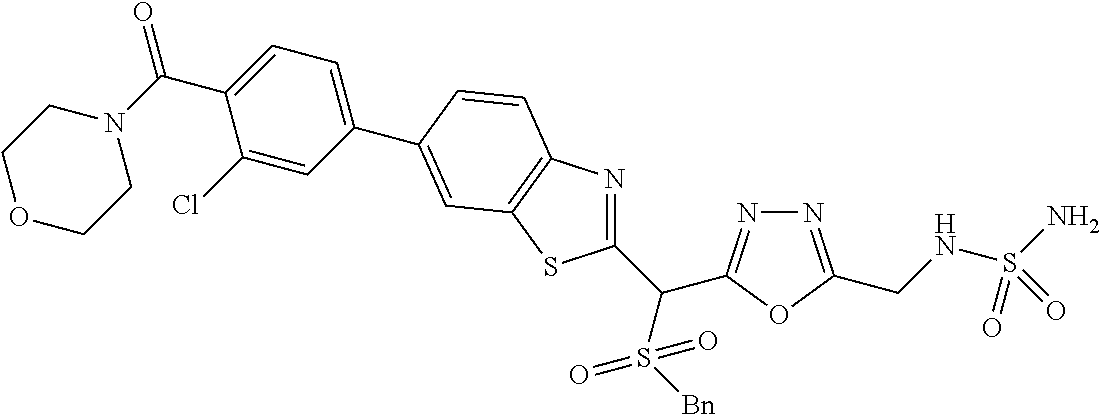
C1(C(S([Bn])(=O)=O)C2=NN=C(CNS(N)(=O)=O)O2)=NC2=C(S1)C=C(C1=CC=C(C(N3CCOCC3)=O)C(Cl)=C1)C=C2
